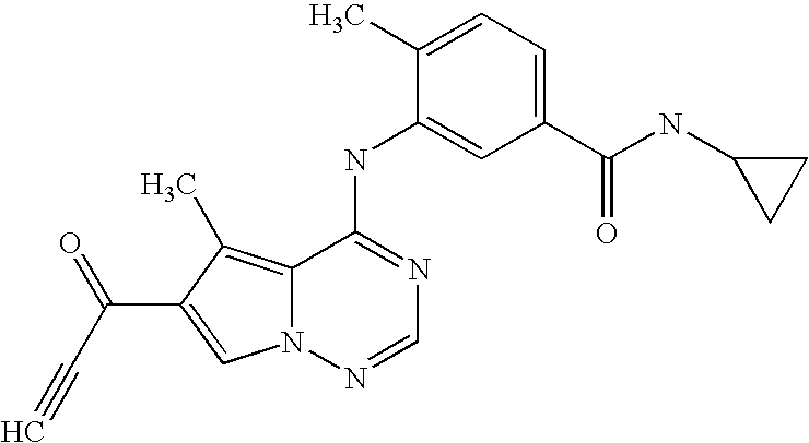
C1(C(NC2CC2)=O)=CC=C(C)C(NC2=NC=NN3C2=C(C)C(C(=O)C#C)=C3)=C1
